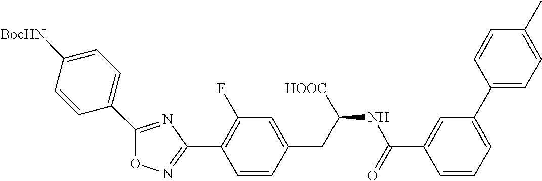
O1N=C(C2=C(F)C=C(CC(NC(C3=CC(C4=CC=C(C)C=C4)=CC=C3)=O)[HOOC])C=C2)N=C1C1=CC=C([BocHN])C=C1
